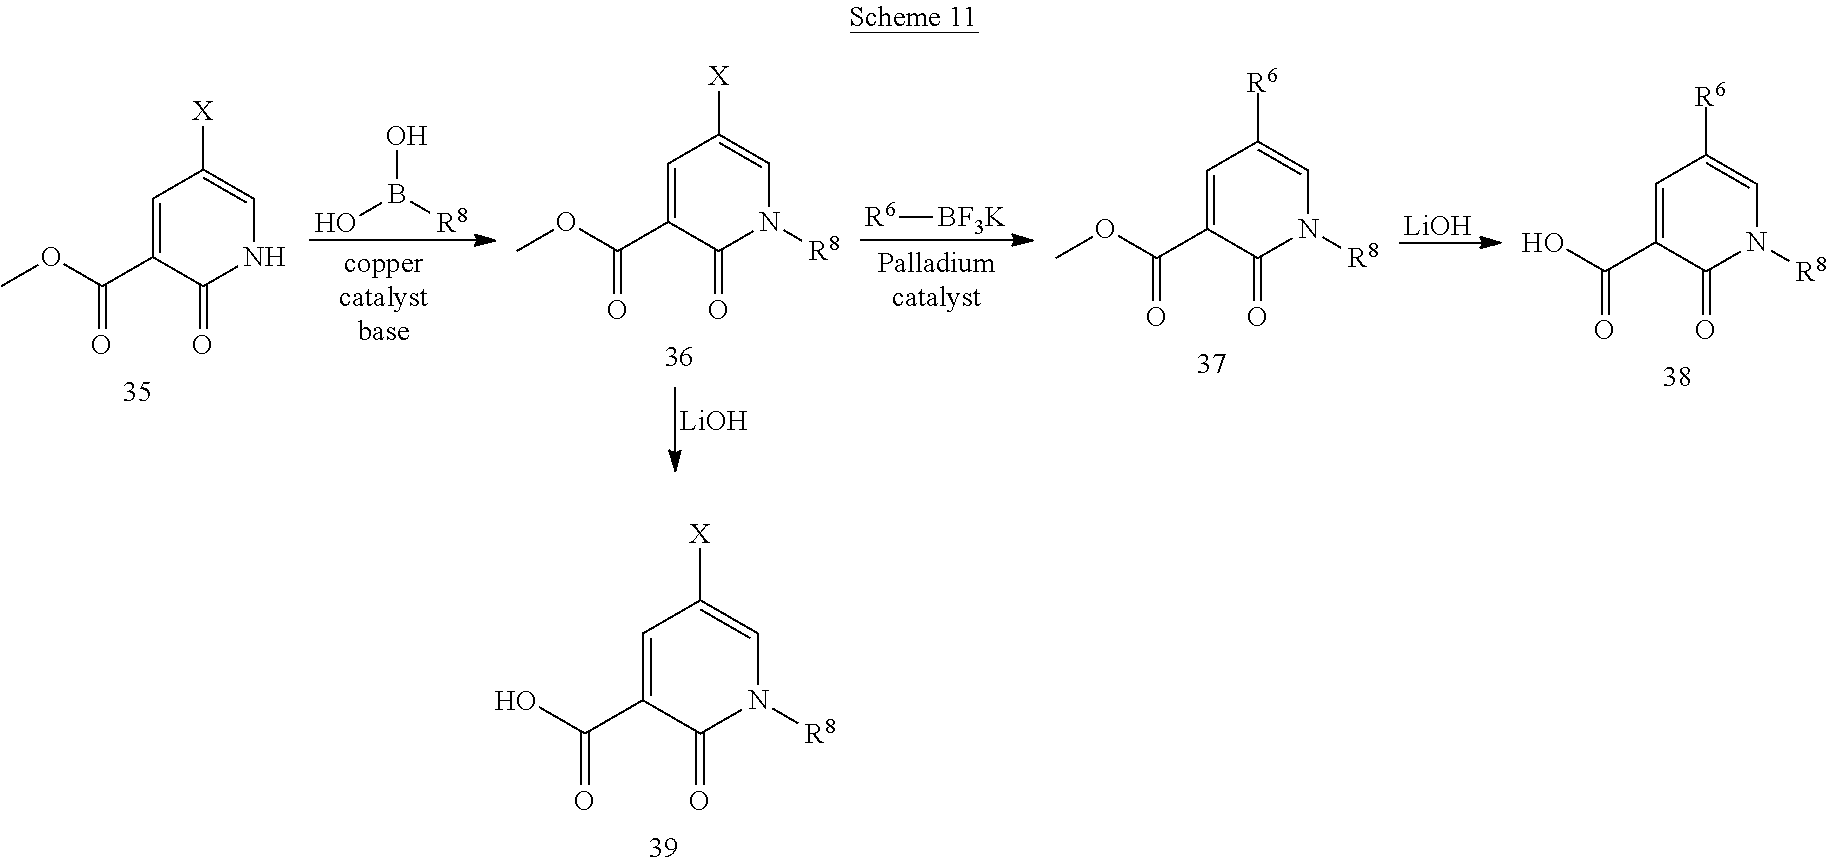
OB([R8])O.[R6][BF3K].[LiOH].C1=C(C(OC)=O)C(=O)NC=C1[X].C1=C(C(OC)=O)C(=O)N([R8])C=C1[X].C1=C(C(OC)=O)C(=O)N([R8])C=C1[R6].C1=C(C(O)=O)C(=O)N([R8])C=C1[R6].[LiOH].C1=C(C(O)=O)C(=O)N([R8])C=C1[X]
